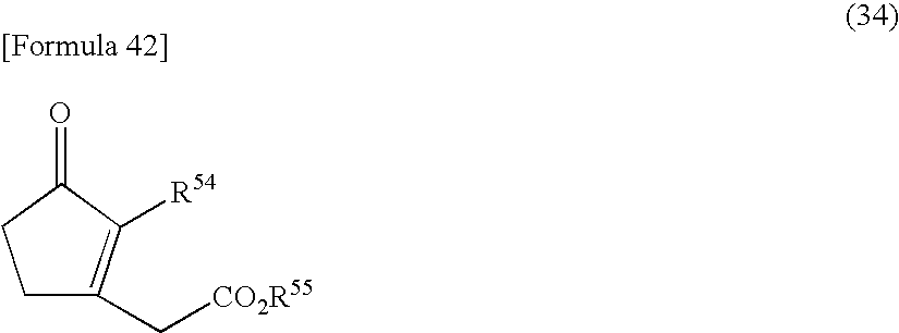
C1C(C[CO2R55])=C([R54])C(=O)C1
